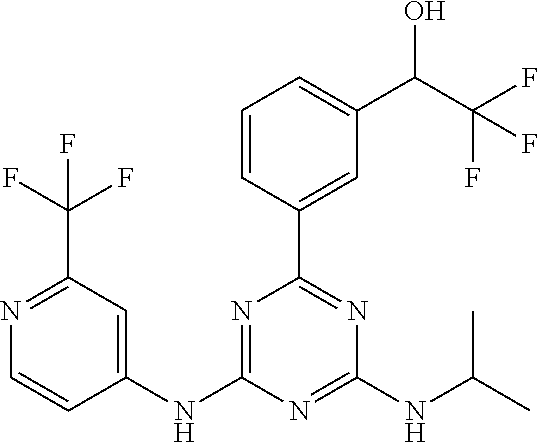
C1=CC(C2=NC(NC(C)C)=NC(NC3=CC(C(F)(F)F)=NC=C3)=N2)=CC(C(C(F)(F)F)O)=C1
